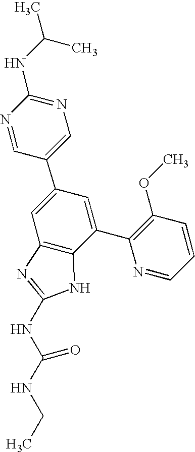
N1=CC(C2=CC3=C(C(C4=C(OC)C=CC=N4)=C2)NC(NC(NCC)=O)=N3)=CN=C1NC(C)C
